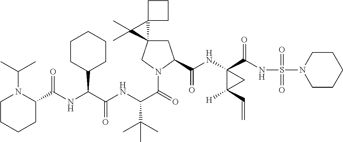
C(NC(C(NC(C(=O)N1CC2(CC1C(=O)NC1(C(=O)NS(=O)(=O)N3CCCCC3)C([H])(C=C)C1)C1(C2(C)C)CCC1)C(C)(C)C)=O)C1CCCCC1)(=O)C1N(C(C)C)CCCC1
